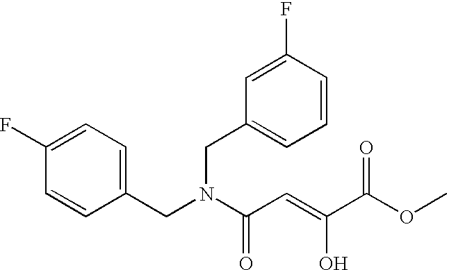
C1(F)=CC=C(CN(C(C=C(C(OC)=O)O)=O)CC2=CC=CC(F)=C2)C=C1
